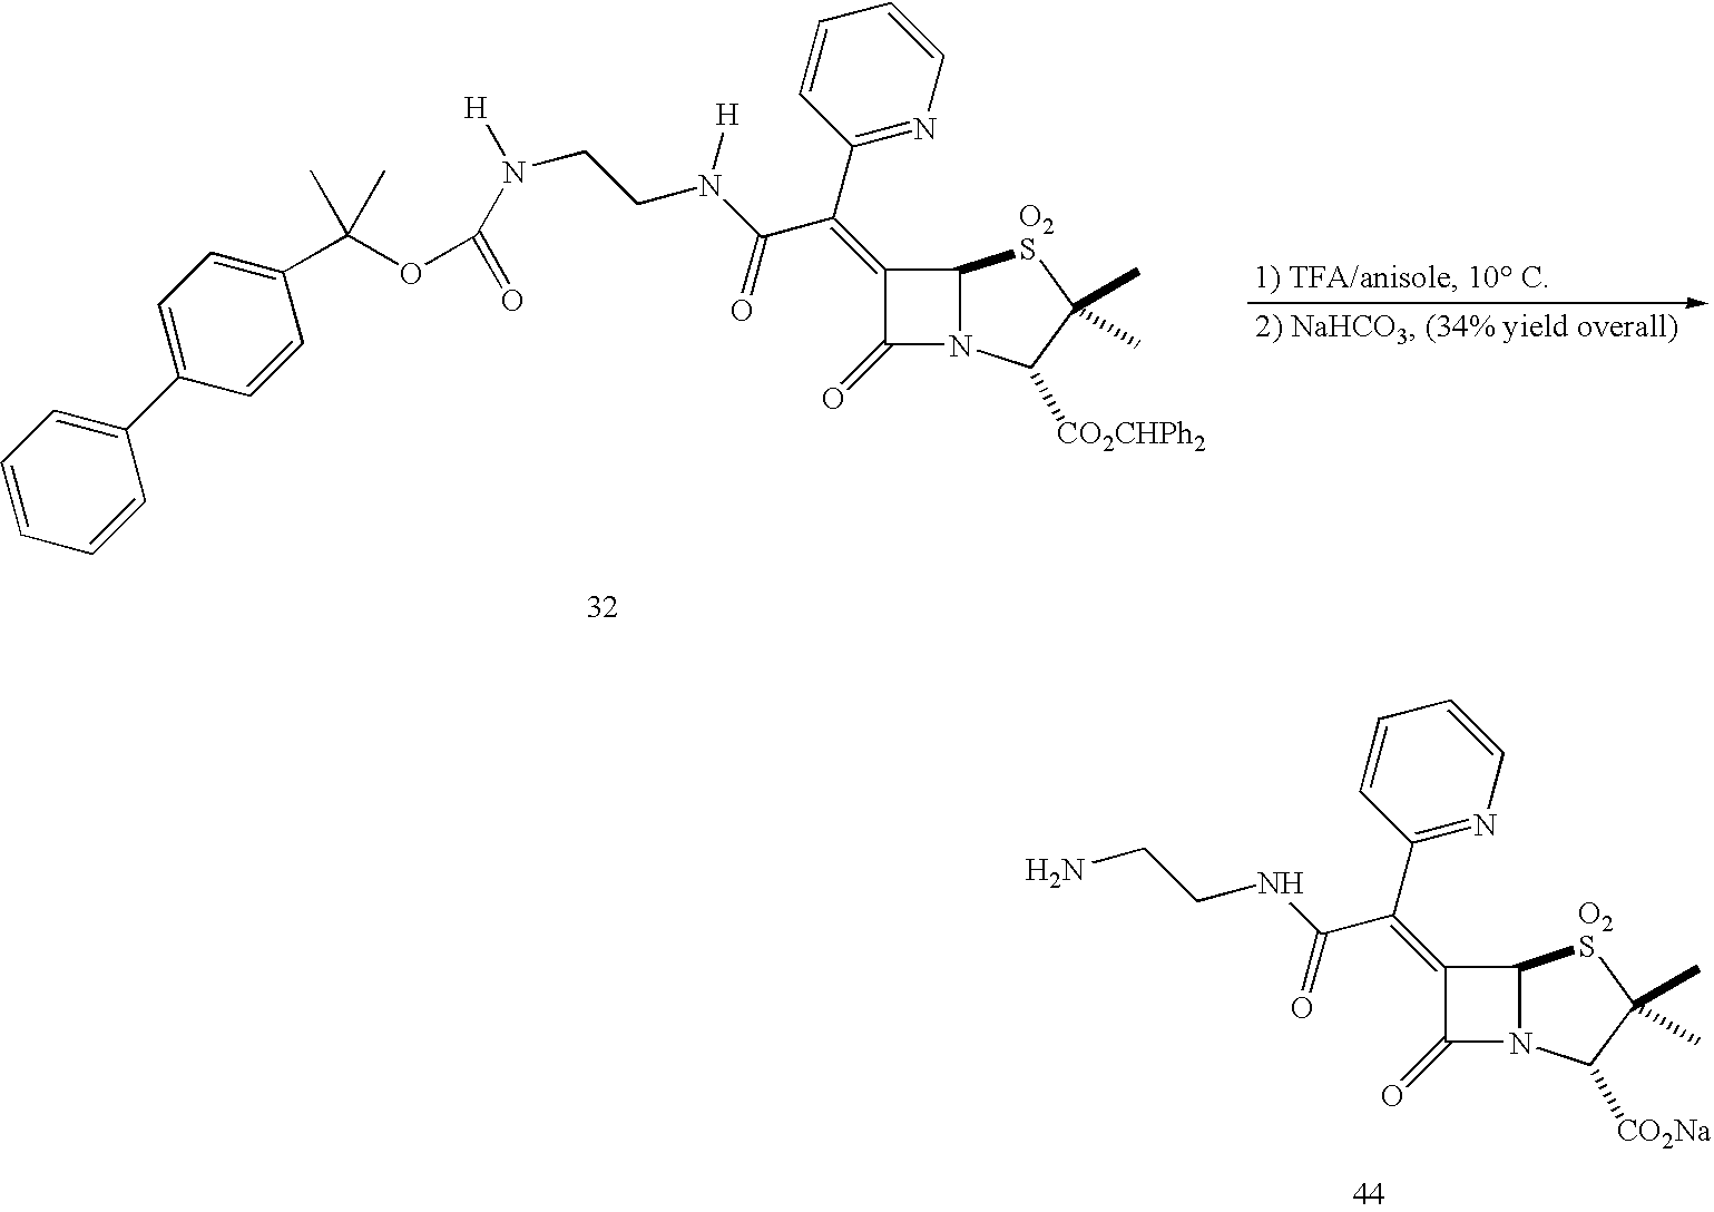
C1=CC(C(=C2C(=O)N3C2[O2S]C(C)(C)C3[CO2CHPh2])C(N(CCN([H])C(=O)OC(C2=CC=C(C3=CC=CC=C3)C=C2)(C)C)[H])=O)=NC=C1.C1=CC(C(=C2C(=O)N3C2[O2S]C(C)(C)C3[CO2Na])C(NCCN)=O)=NC=C1
